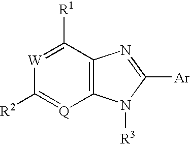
C12=C(C([R1])=[W]C([R2])=[Q]1)N=C([Ar])N2[R3]
